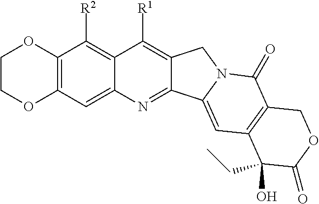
C12=C(C=C3C(=C1[R2])C([R1])=C1C(=N3)C3=CC4=C(C(=O)N3C1)COC(=O)C4(O)CC)OCCO2
